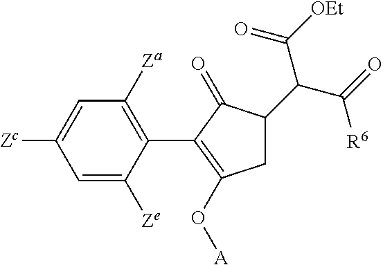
C1=C([Zc])C=C([Ze])C(C2=C(O[A])CC(C(C(=O)[R6])C([OEt])=O)C2=O)=C1[Za]
